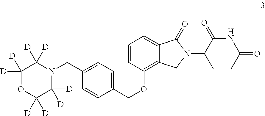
C1=CC(OCC2=CC=C(CN3C([D])([D])C([D])([D])OC([D])([D])C3([D])[D])C=C2)=C2C(=C1)C(=O)N(C1C(=O)NC(=O)CC1)C2
